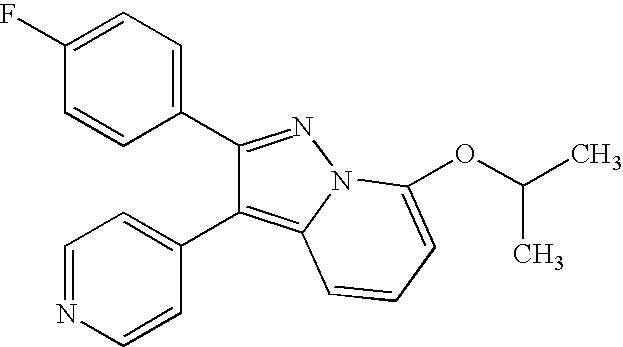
C1(F)=CC=C(C2=NN3C(=C2C2=CC=NC=C2)C=CC=C3OC(C)C)C=C1
